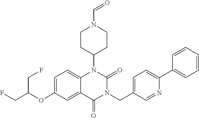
C1=C(OC(CF)CF)C=C2C(=C1)N(C1CCN(C=O)CC1)C(=O)N(CC1=CC=C(C3=CC=CC=C3)N=C1)C2=O
